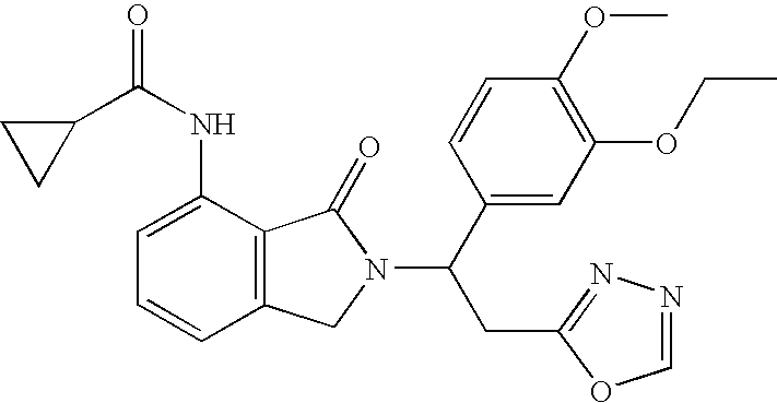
C12=C(C(NC(C3CC3)=O)=CC=C1)C(=O)N(C(CC1=NN=CO1)C1=CC(OCC)=C(OC)C=C1)C2
